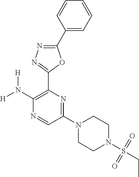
C1(N([H])[H])=C(C2=NN=C(C3=CC=CC=C3)O2)N=C(N2CCN(S(CC)(=O)=O)CC2)C=N1
